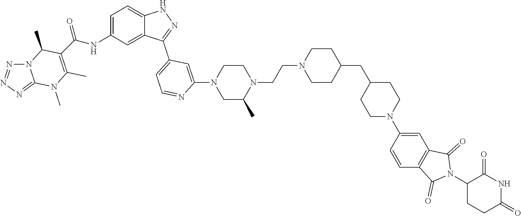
N(C1=CC=C2C(=C1)C(C1=CC=NC(N3CC(C)N(CCN4CCC(CC5CCN(C6=CC7=C(C=C6)C(=O)N(C6CCC(=O)NC6=O)C7=O)CC5)CC4)CC3)=C1)=NN2)C(=O)C1=C(C)N(C)C2=NN=NN2C1C
